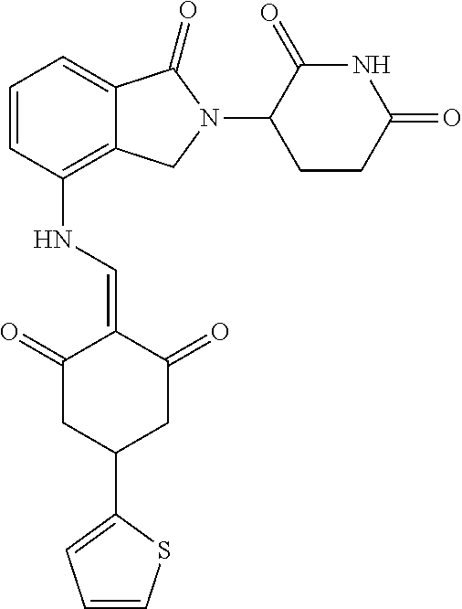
C1(NC=C2C(=O)CC(C3=CC=CS3)CC2=O)=C2C(=CC=C1)C(=O)N(C1C(=O)NC(=O)CC1)C2
